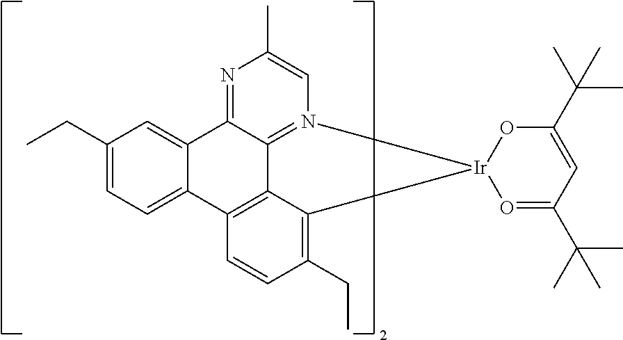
C12=CC(CC)=CC=C1C1=C3C4=N(C=C(C)N=C24)[Ir]2(C3=C(CC)C=C1)O=C(C(C)(C)C)C=C(C(C)(C)C)O2
